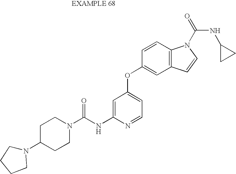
C1=C(NC(N2CCC(N3CCCC3)CC2)=O)N=CC=C1OC1=CC2=C(C=C1)N(C(=O)NC1CC1)C=C2
